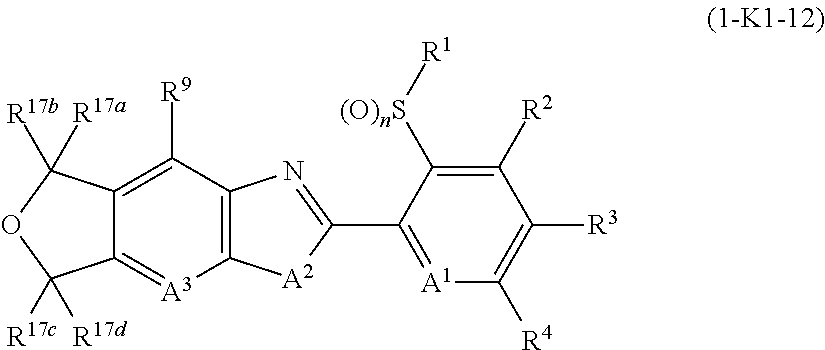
C12=C(C([R9])=C3C(=[A3]1)C([R17c])([R17d])OC3([R17a])[R17b])N=C(C1=[A1]C([R4])=C([R3])C([R2])=C1[(O)nS][R1])[A2]2
